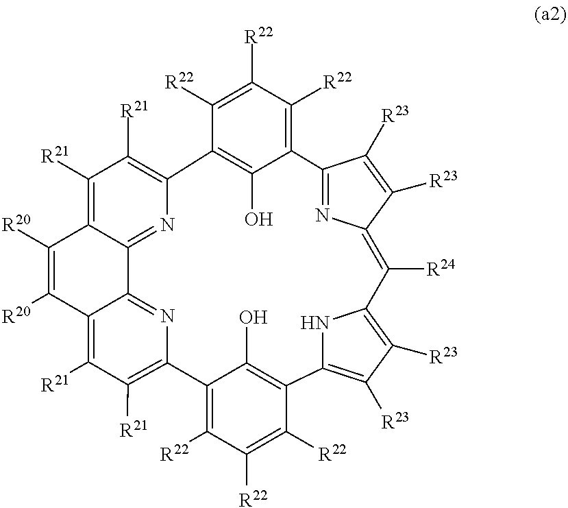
C1([R22])=C([R22])C([R22])=C2C(O)=C1C1=C([R21])C([R21])=C3C(=N1)C1=NC(=C([R21])C([R21])=C1C([R20])=C3[R20])C1=C([R22])C([R22])=C([R22])C(=C1O)C1=C([R23])C([R23])=C(C([R24])=C3N=C2C([R23])=C3[R23])N1
